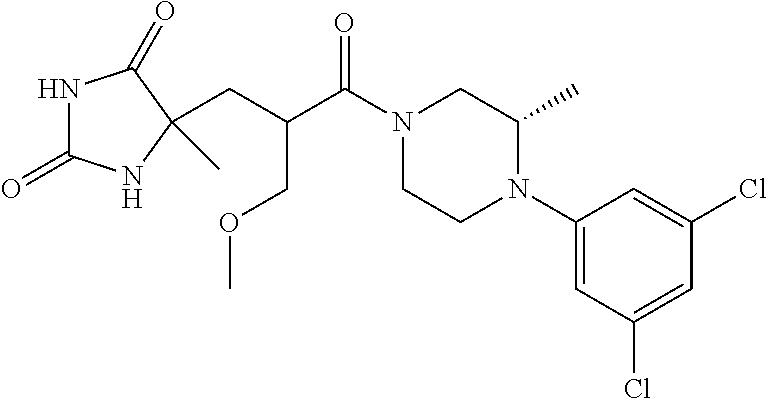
N1C(=O)NC(C)(CC(C(N2CCN(C3=CC(Cl)=CC(Cl)=C3)C(C)C2)=O)COC)C1=O
